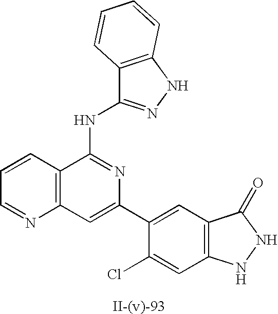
C12=C(NN=C1NC1=NC(C3=CC4=C(C=C3Cl)NNC4=O)=CC3=C1C=CC=N3)C=CC=C2
